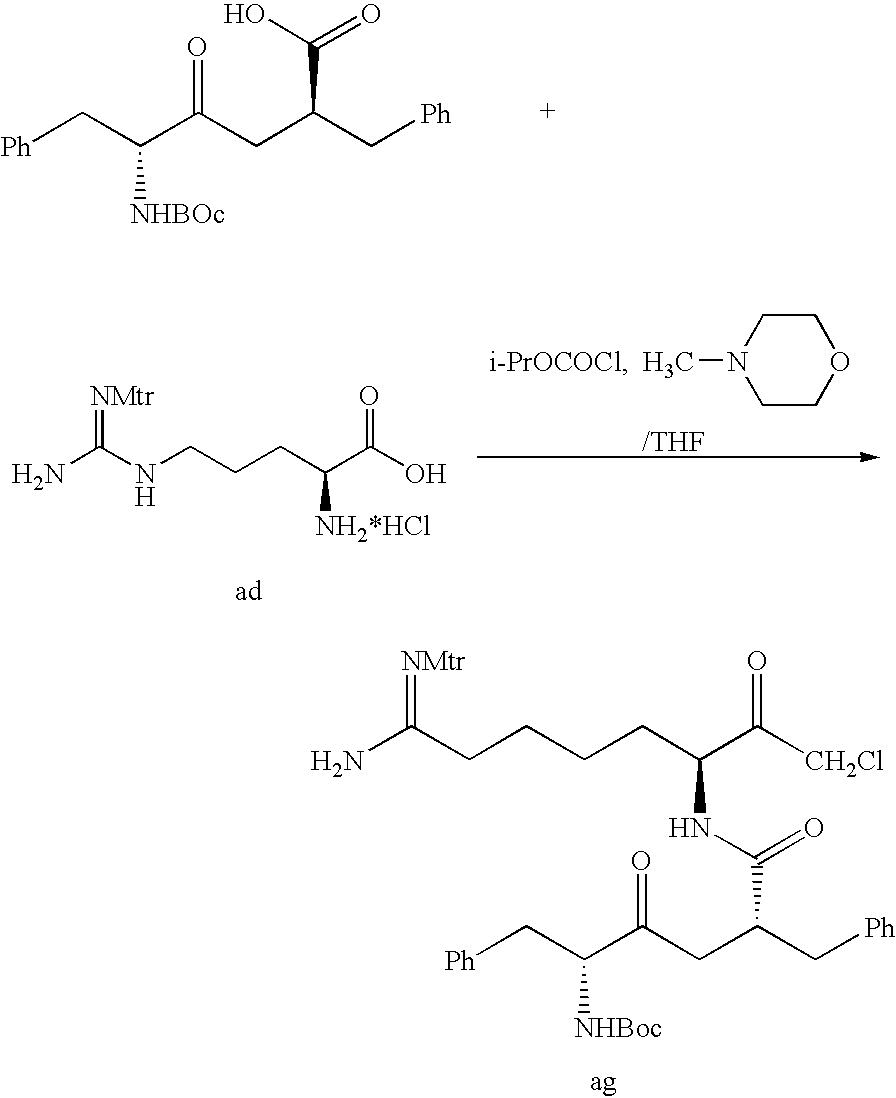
[Ph]CC(C(CC(C[Ph])C(O)=O)=O)[NHBOc].C1COCCN1C.[i-PrOCOCl].NC(NCCCC(C(O)=O)[NH2*HCl])=[NMtr].[ /THF].NC(CCCCC(C([CH2Cl])=O)NC(C(C[Ph])CC(C(C[Ph])[NHBoc])=O)=O)=[NMtr]
